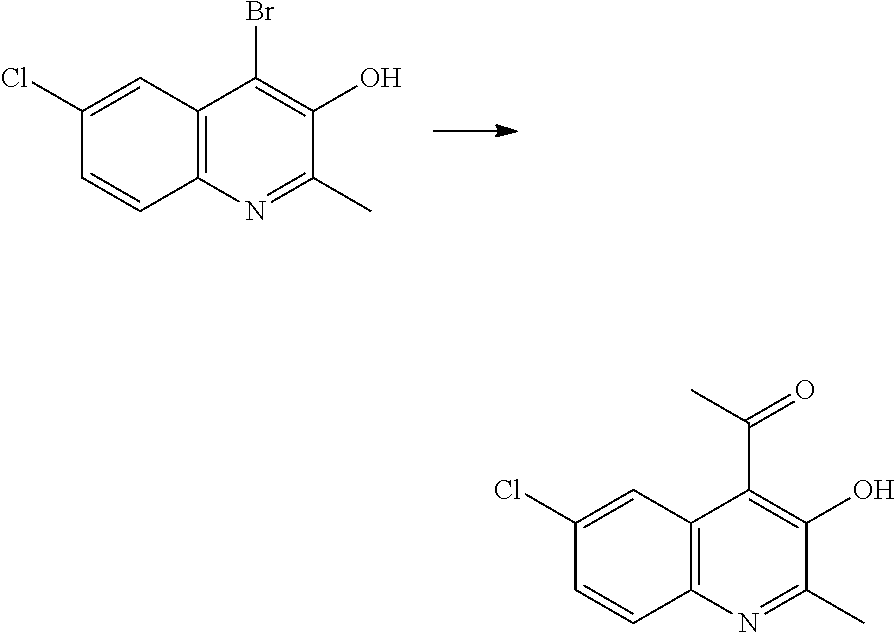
C12=C(C=C(Cl)C=C1)C(Br)=C(O)C(C)=N2.C12=C(C=C(Cl)C=C1)C(C(=O)C)=C(O)C(C)=N2
